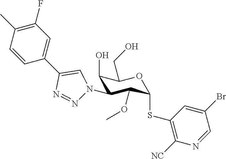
C1(O)C(N2N=NC(C3=CC(F)=C(C)C=C3)=C2)C(OC)C(SC2=C([NC])N=CC(Br)=C2)OC1CO
